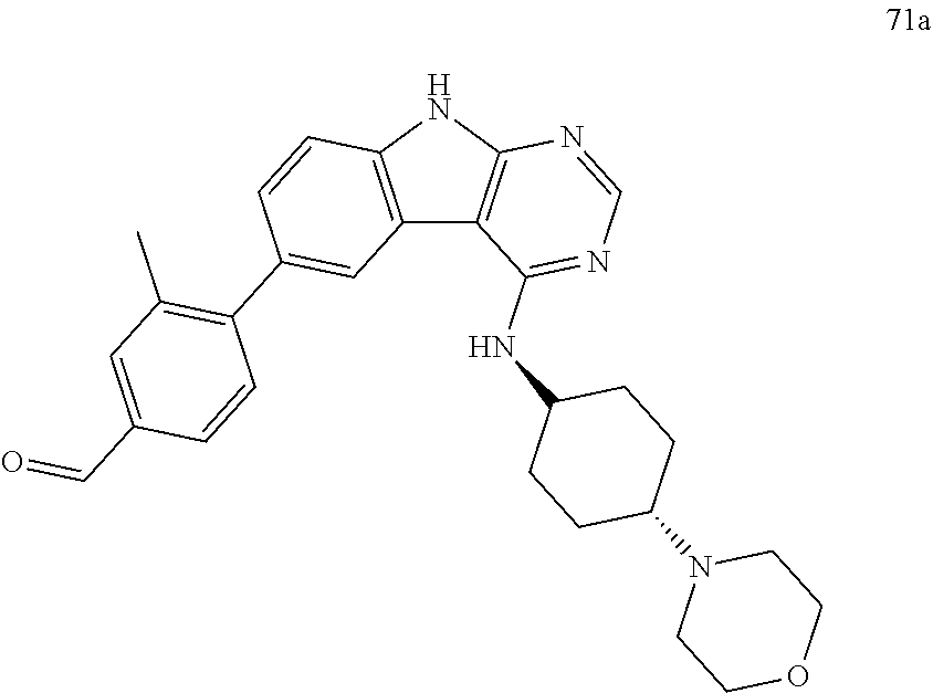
C12=C(NC3=C1C(NC1CCC(N4CCOCC4)CC1)=NC=N3)C=CC(C1=C(C)C=C(C=O)C=C1)=C2
